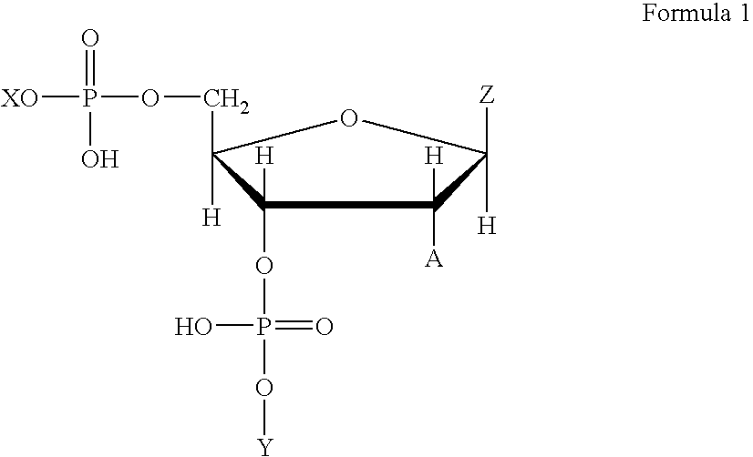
C1(OP(O[Y])(=O)O)([H])C([H])(COP([XO])(=O)O)OC([H])([Z])C1([A])[H]
